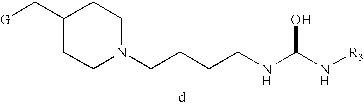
[G]CC1CCN(CCCCNC(N[R3])O)CC1
